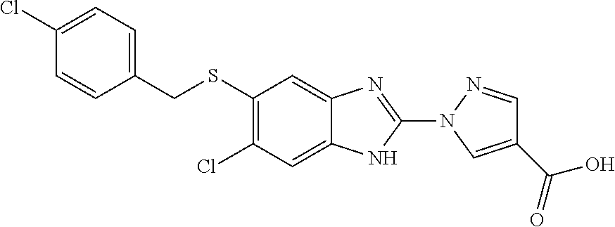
C1(SCC2=CC=C(Cl)C=C2)=C(Cl)C=C2C(=C1)N=C(N1N=CC(C(O)=O)=C1)N2
